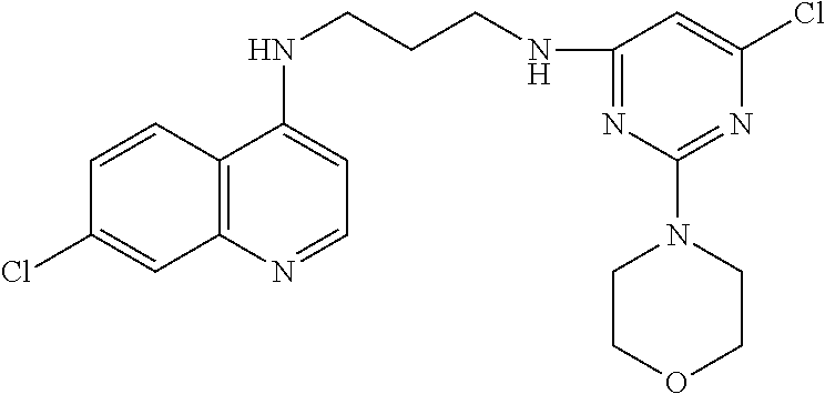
C1=CC2=C(C=C1Cl)N=CC=C2NCCCNC1=NC(N2CCOCC2)=NC(Cl)=C1
